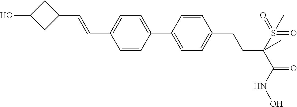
C1(C2=CC=C(C=CC3CC(O)C3)C=C2)=CC=C(CCC(C(=O)NO)(S(=O)(=O)C)C)C=C1
